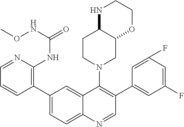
C1=NC(NC(=O)NOC)=C(C2=CC=C3C(=C2)C(N2CC4C(CC2)NCCO4)=C(C2=CC(F)=CC(F)=C2)C=N3)C=C1
